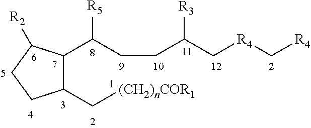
C1(C[(CH2)nCOR1])C(C(CCC(C[R4]C[R4])[R3])[R5])C([R2])CC1
